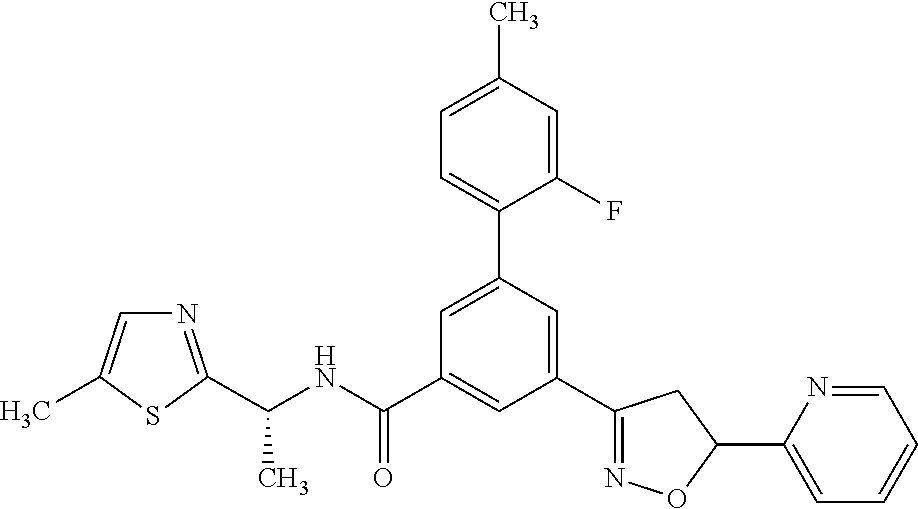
C(NC(=O)C1=CC(C2=NOC(C3=CC=CC=N3)C2)=CC(C2=CC=C(C)C=C2F)=C1)(C)C1=NC=C(C)S1
